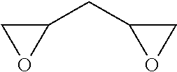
C1(CC2OC2)CO1
